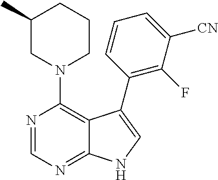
C1(N2CCCC(C)C2)=C2C(=NC=N1)NC=C2C1=C(F)C([CN])=CC=C1
